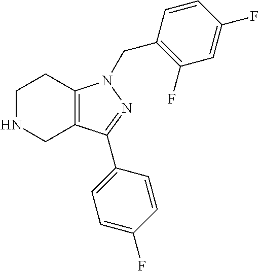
C1NCC2=C(C1)N(CC1=C(F)C=C(F)C=C1)N=C2C1=CC=C(F)C=C1
